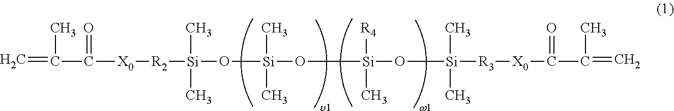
C=C(C)C(=O)[X0][R2][Si](C)(C)O[Si](C)(C)O[Si](O[Si](C)(C)[R3][X0]C(=O)C(C)=C)([R4])C
